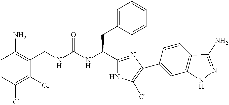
C1=CC(Cl)=C(Cl)C(CNC(NC(C2=NC(C3=CC4=C(C=C3)C(N)=NN4)=C(Cl)N2)CC2=CC=CC=C2)=O)=C1N
